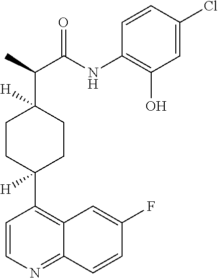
C1CC(C2=C3C(=NC=C2)C=CC(F)=C3)([H])CCC1(C(C)C(NC1=C(O)C=C(Cl)C=C1)=O)[H]
